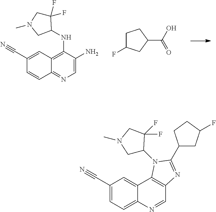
C1=C(N)C(NC2C(F)(F)CN(C)C2)=C2C(=N1)C=CC(C#N)=C2.C1C(F)CC(C(=O)O)C1.C1=NC2=CC=C(C#N)C=C2C2=C1N=C(C1CC(F)CC1)N2C1CN(C)CC1(F)F
